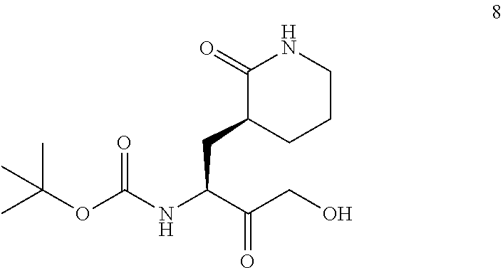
C(C(C(CO)=O)NC(OC(C)(C)C)=O)C1CCCNC1=O
